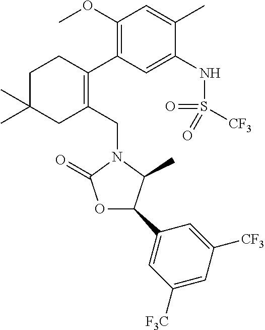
C1C(C)(C)CC(CN2C(=O)OC(C3=CC([F3C])=CC([CF3])=C3)C2C)=C(C2=C(OC)C=C(C)C(NS(=O)(=O)[CF3])=C2)C1
